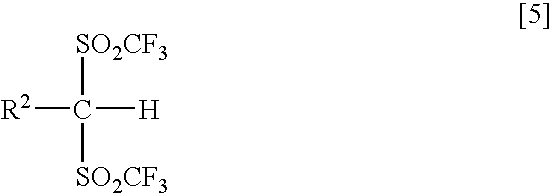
[R2]C([SO2CF3])([SO2CF3])[H]
